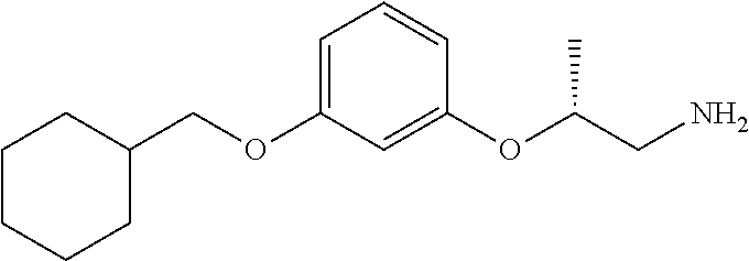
C(OC1=CC=CC(OC(CN)C)=C1)C1CCCCC1
